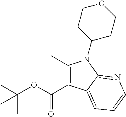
C(OC(C)(C)C)(=O)C1=C(C)N(C2CCOCC2)C2=NC=CC=C12
